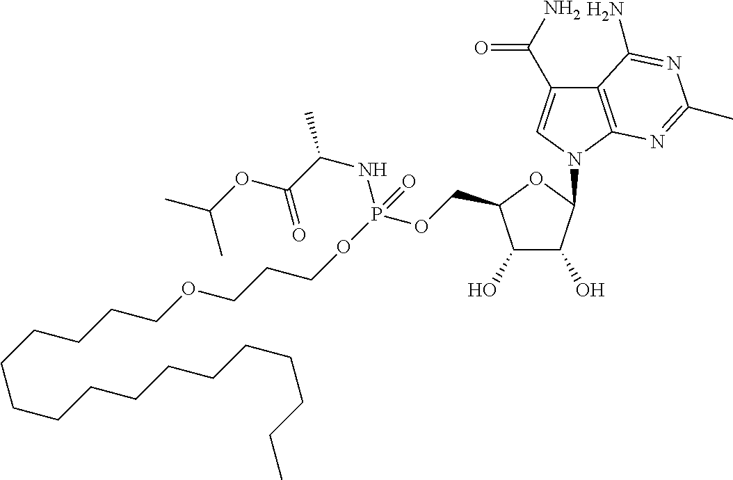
C1(O)C(O)C(N2C=C(C(N)=O)C3=C2N=C(C)N=C3N)OC1COP(OCCCOCCCCCCCCCCCCCCCC)(=O)NC(C)C(OC(C)C)=O
